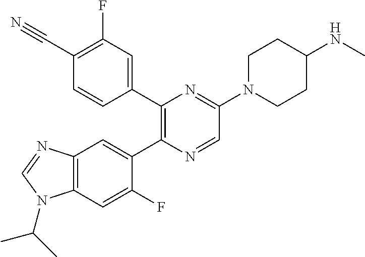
C1(C#N)=C(F)C=C(C2=C(C3=CC4=C(C=C3F)N(C(C)C)C=N4)N=CC(N3CCC(NC)CC3)=N2)C=C1
